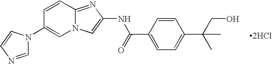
C1=CC2=NC(NC(=O)C3=CC=C(C(C)(CO)C)C=C3)=CN2C=C1N1C=NC=C1.[2HCl]
